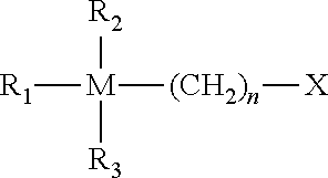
[R1][M]([(CH2)n][X])([R2])[R3]
